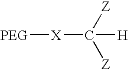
C([X][PEG])([Z])([Z])[H]
